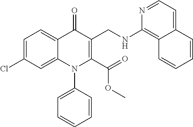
C1=C(Cl)C=C2C(=C1)C(=O)C(CNC1=C3C(=CC=N1)C=CC=C3)=C(C(=O)OC)N2C1=CC=CC=C1
